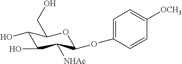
C1(OC2C([NHAc])C(O)C(O)C(CO)O2)=CC=C([OCH3])C=C1
